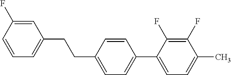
C1=C(F)C=CC=C1CCC1=CC=C(C2=CC=C(C)C(F)=C2F)C=C1
